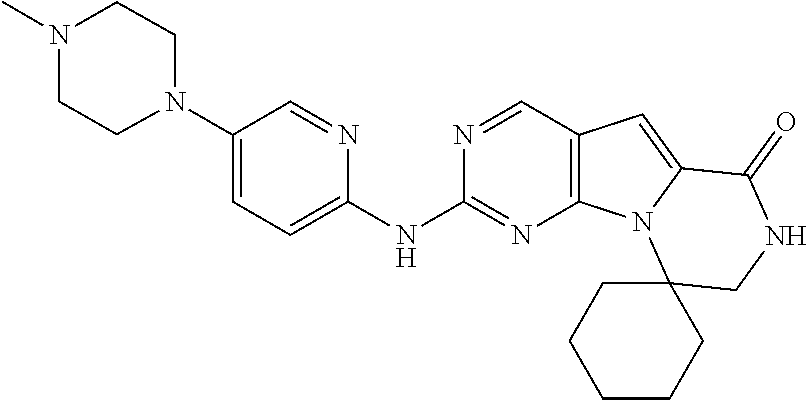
N1(C2=CC=C(NC3=NC4=C(C=N3)C=C3N4C4(CNC3=O)CCCCC4)N=C2)CCN(C)CC1
